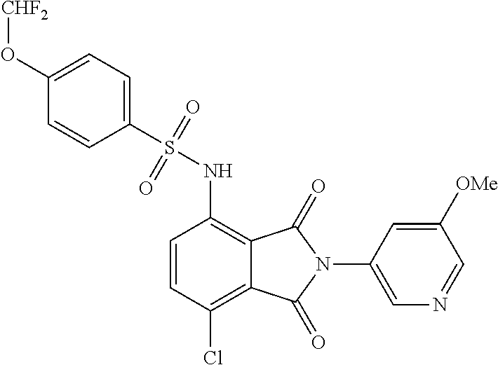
C1(O[CHF2])=CC=C(S(=O)(=O)NC2=C3C(=C(Cl)C=C2)C(=O)N(C2=CN=CC([OMe])=C2)C3=O)C=C1
